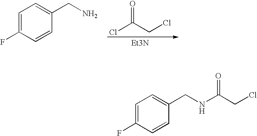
ClC(CCl)=O.[Et3N].C1=C(F)C=CC(CN)=C1.C1=C(F)C=CC(CNC(CCl)=O)=C1
